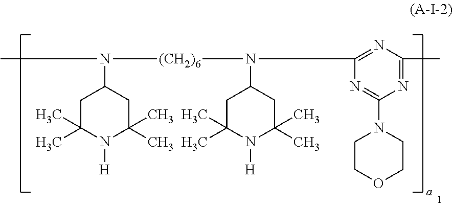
CN([(CH2)6]N(C1=NC(C)=NC(N2CCOCC2)=N1)C1CC(C)(C)N([H])C(C)(C)C1)C1CC(C)(C)N([H])C(C)(C)C1
